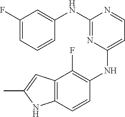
N(C1=NC(NC2=C(F)C3=C(C=C2)NC(C)=C3)=CC=N1)C1=CC(F)=CC=C1
